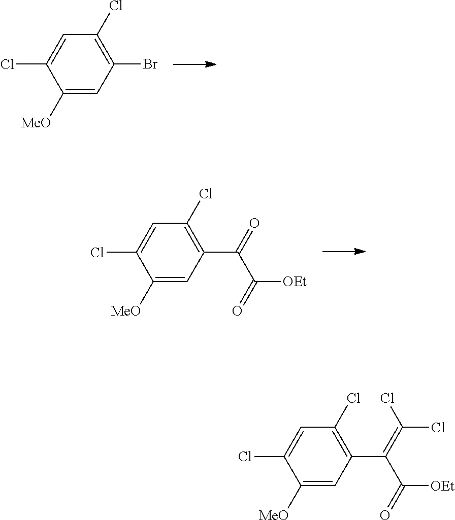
C1([MeO])=CC(Br)=C(Cl)C=C1Cl.C1([MeO])=CC(C(=O)C([OEt])=O)=C(Cl)C=C1Cl.C1([MeO])=CC(C(=C(Cl)Cl)C([OEt])=O)=C(Cl)C=C1Cl
